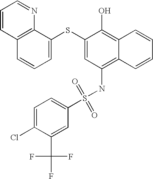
C1=CC2=C(N=C1)C(SC1=CC(NS(=O)(=O)C3=CC=C(Cl)C(C(F)(F)F)=C3)=C3C(=C1O)C=CC=C3)=CC=C2
